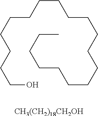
C(CCCCO)CCCCCCCCCCCCCCC.[CH3(CH2)18CH2OH]
